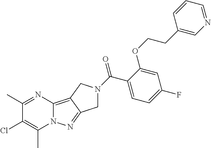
C1(C)=NC2=C3C(=NN2C(C)=C1Cl)CN(C(=O)C1=CC=C(F)C=C1OCCC1=CN=CC=C1)C3
